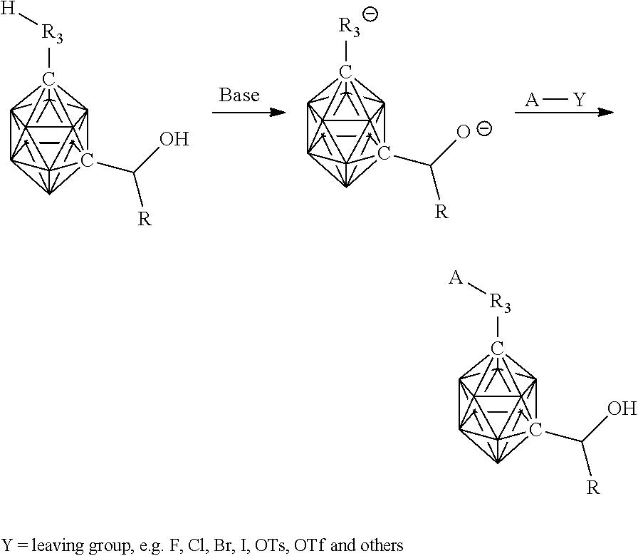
C1234C567C89%10C15%11C215(C([R])O)C2%12%13C31%14C461C783C92(C%12%1413[R3][H])C%10%115%13.C1234C567C89%10C15%11C215(C([R])[O-])C2%12%13C31%14C461C783C92(C%12%1413[R3])C%10%115%13.[A][Y].C1234C567C89%10C15%11C215(C([R])O)C2%12%13C31%14C461C783C92(C%10%115%12)C%13%1413[R3][A]
